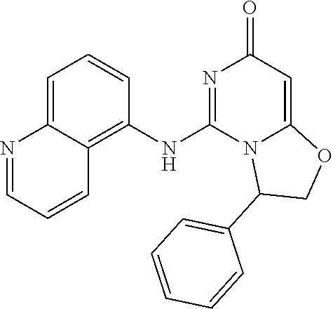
N1=CC=CC2=C(NC3=NC(=O)C=C4N3C(C3=CC=CC=C3)CO4)C=CC=C12
